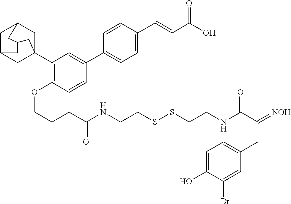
C1C2CC3(C4=C(OCCCC(NCCSSCCNC(C(=[NOH])CC5=CC=C(O)C(Br)=C5)=O)=O)C=CC(C5=CC=C(C=CC(O)=O)C=C5)=C4)CC1CC(C2)C3
